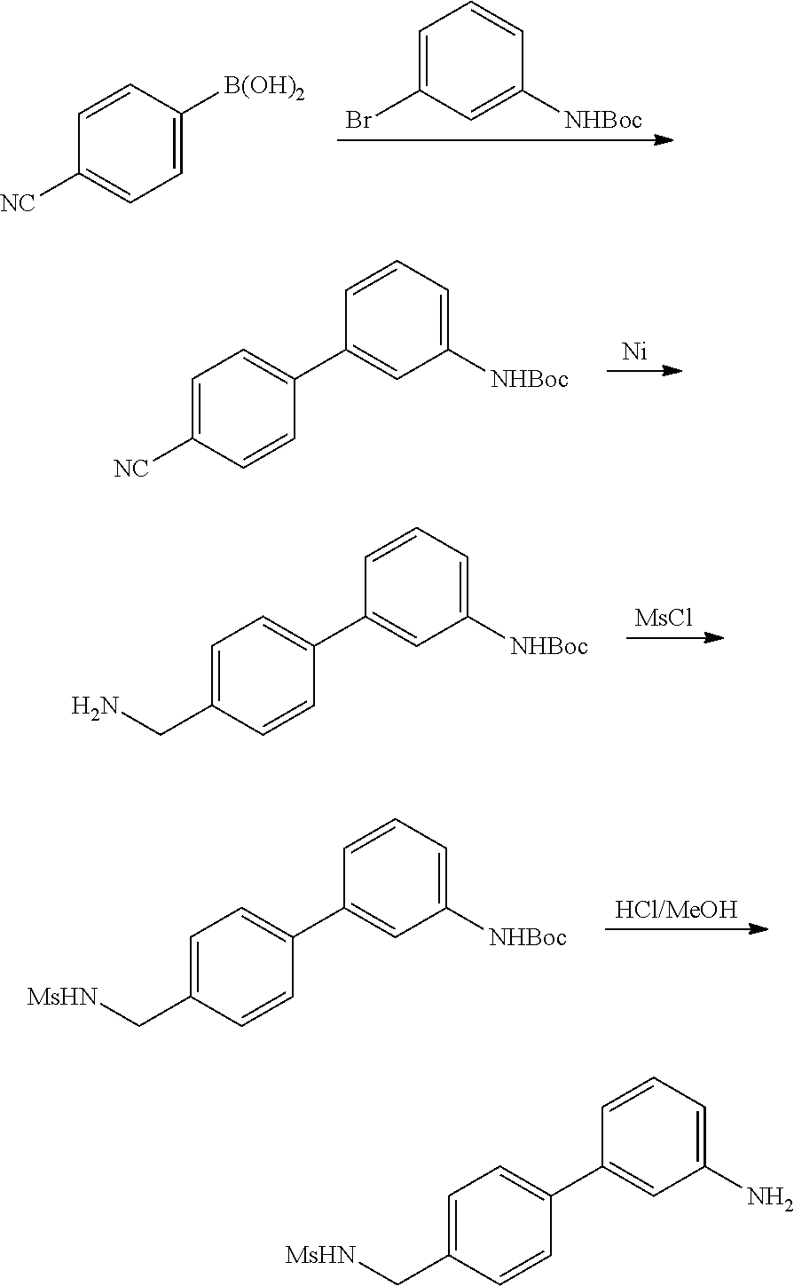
C1=C(Br)C=C([NHBoc])C=C1.C1([NC])=CC=C([B(OH)2])C=C1.[Ni].C1=CC=C([NHBoc])C=C1C1=CC=C([NC])C=C1.[MsCl].C1=CC=C([NHBoc])C=C1C1=CC=C(CN)C=C1.[HCl/MeOH].C1=CC=C([NHBoc])C=C1C1=CC=C(C[MsHN])C=C1.C1=CC=C(N)C=C1C1=CC=C(C[MsHN])C=C1
